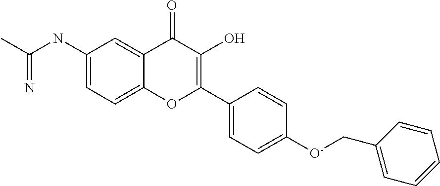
C(NC1=CC=C2C(=C1)C(=O)C(O)=C(C1=CC=C([O-]CC3=CC=CC=C3)C=C1)O2)(C)=N
